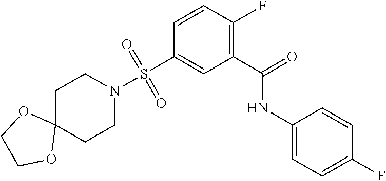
C1(C(=O)NC2=CC=C(F)C=C2)=C(F)C=CC(S(=O)(=O)N2CCC3(CC2)OCCO3)=C1
